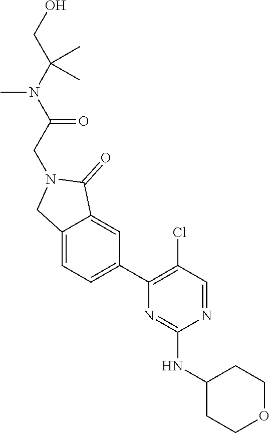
N1=CC(Cl)=C(C2=CC=C3C(=C2)C(=O)N(CC(N(C(CO)(C)C)C)=O)C3)N=C1NC1CCOCC1
